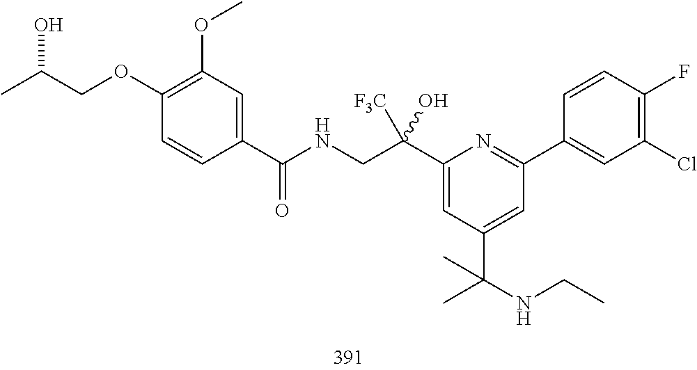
C1(C(NCC(C2=CC(C(NCC)(C)C)=CC(C3=CC(Cl)=C(F)C=C3)=N2)(O)[F3C])=O)=CC(OC)=C(OCC(C)O)C=C1
